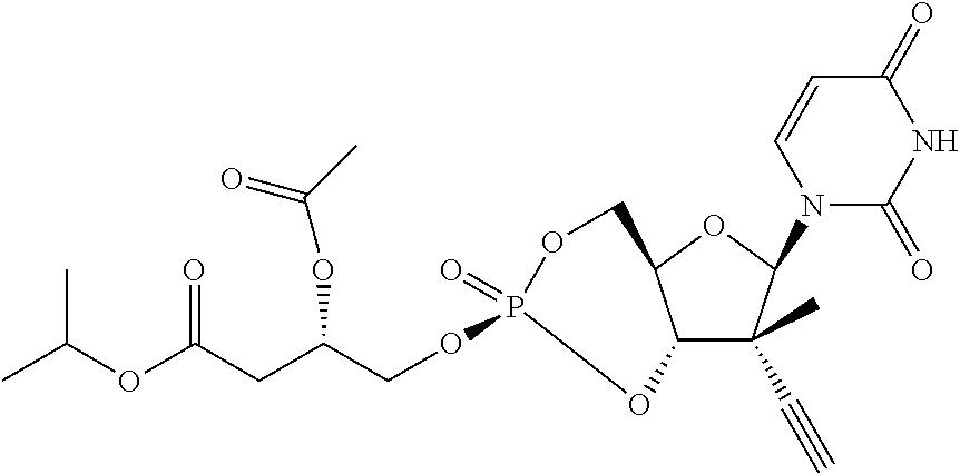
C12C(C)(C#C)C(N3C(=O)NC(=O)C=C3)OC1COP(=O)(OCC(CC(OC(C)C)=O)OC(C)=O)O2
